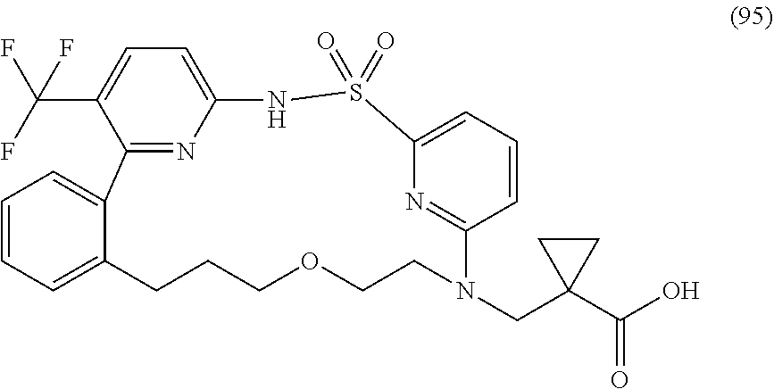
O=S1(=O)C2=CC=CC(=N2)N(CC2(C(O)=O)CC2)CCOCCCC2=CC=CC=C2C2=NC(=CC=C2C(F)(F)F)N1
